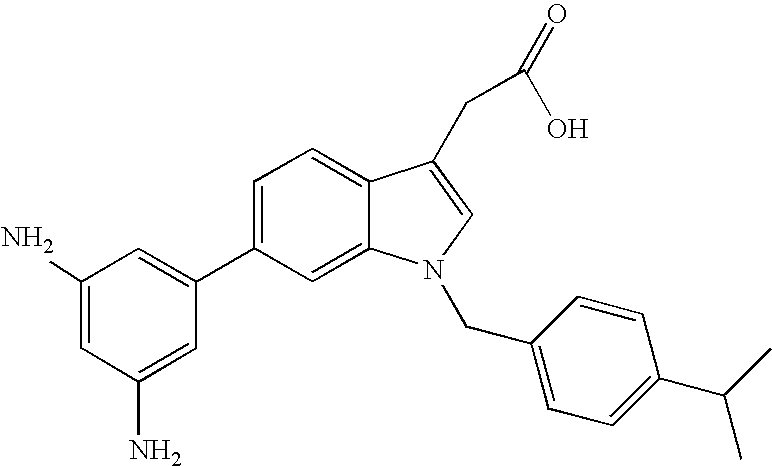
C1=C(C2=CC(N)=CC(N)=C2)C=C2C(=C1)C(CC(=O)O)=CN2CC1=CC=C(C(C)C)C=C1
